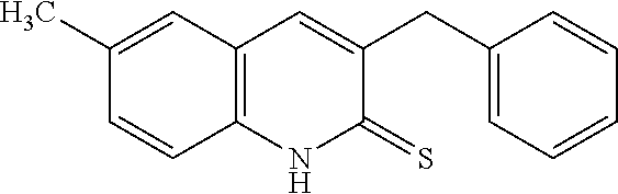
C1(C)=CC2=C(C=C1)NC(=S)C(CC1=CC=CC=C1)=C2
